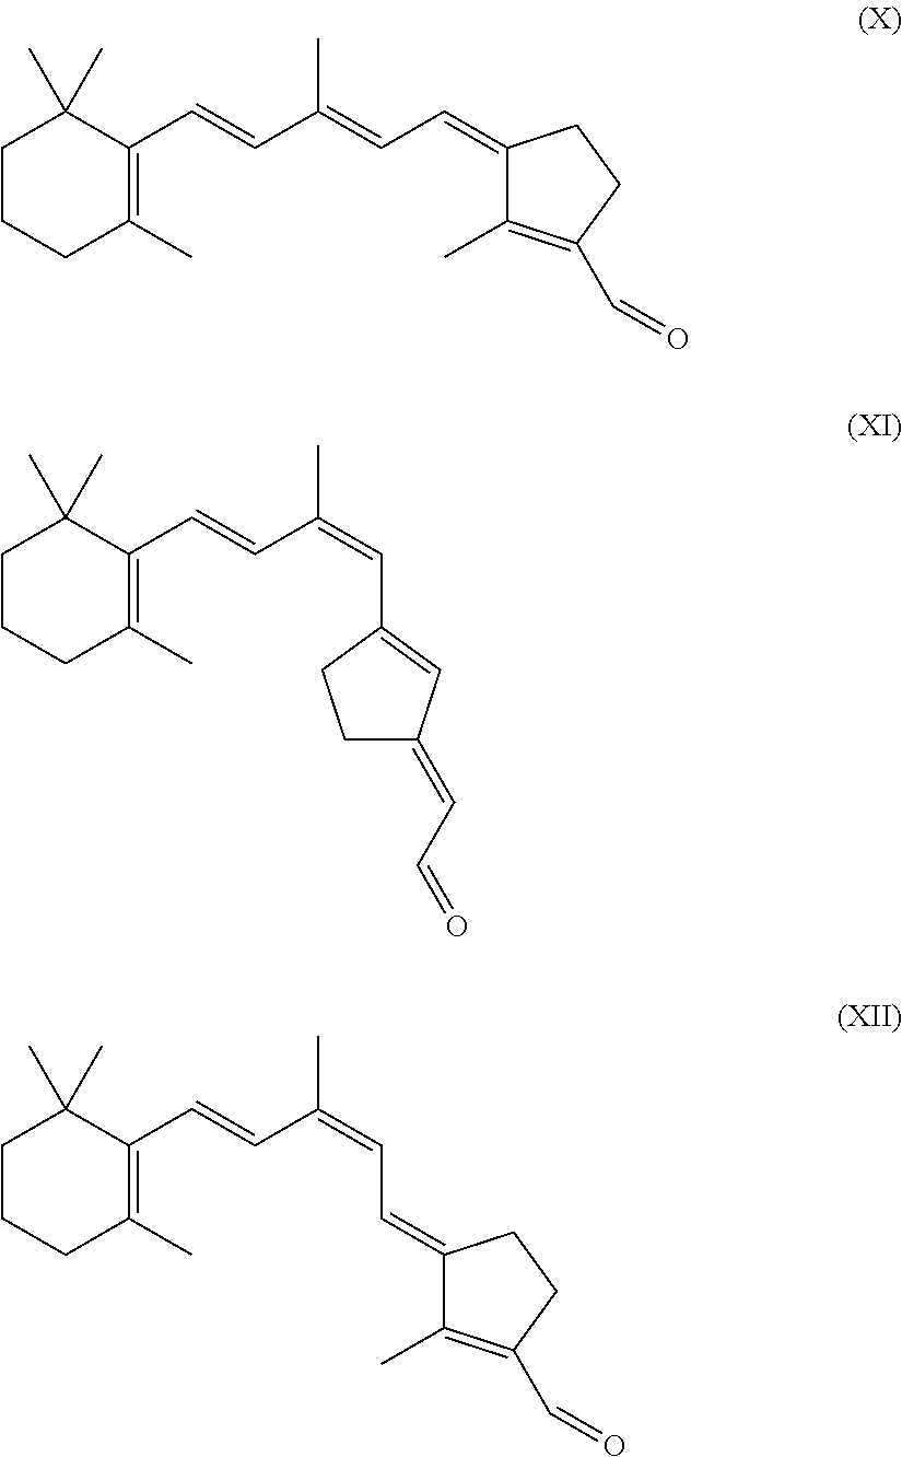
C1CCC(C)=C(C=CC(=CC=C2C(C)=C(C=O)CC2)C)C1(C)C.C1CCC(C)=C(C=CC(=CC2=CC(=CC=O)CC2)C)C1(C)C.C1CCC(C)=C(C=CC(=CC=C2C(C)=C(C=O)CC2)C)C1(C)C
